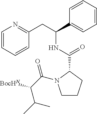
C1=CC=CC(CC(C2=CC=CC=C2)NC(C2N(C(C([BocHN])C(C)C)=O)CCC2)=O)=N1
